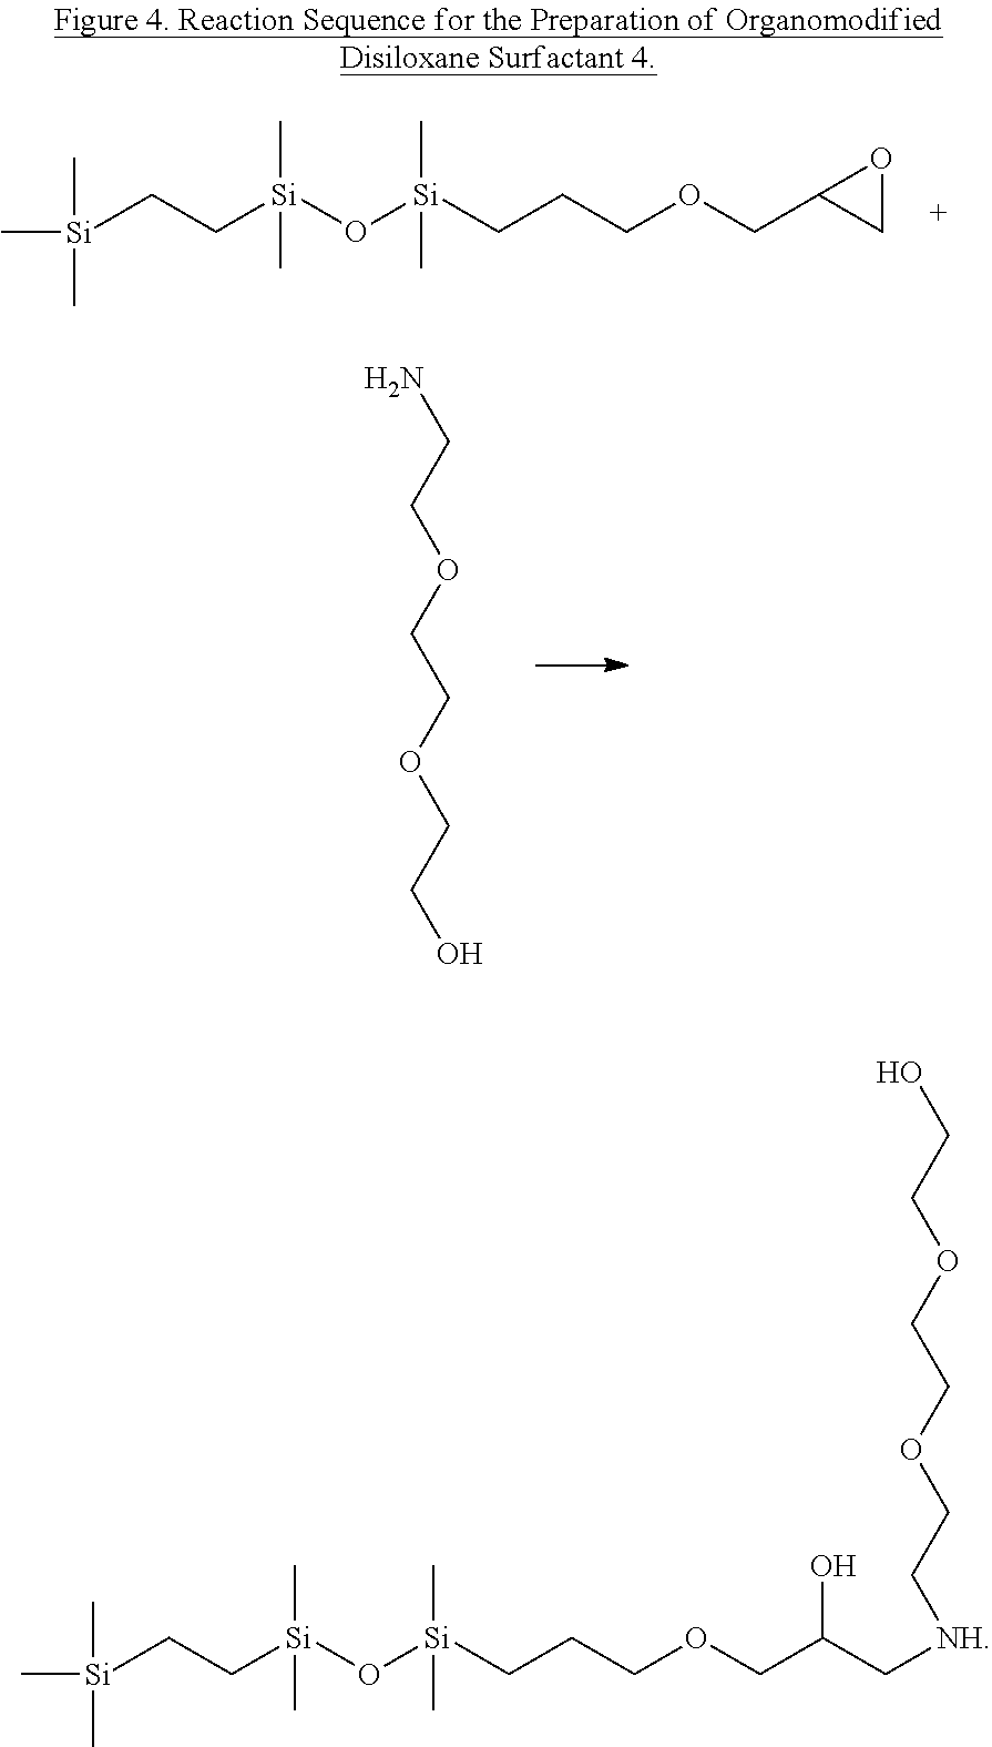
O(CCOCCO)CCN.C[Si](CC[Si](O[Si](CCCOCC1CO1)(C)C)(C)C)(C)C.C[Si](CC[Si](O[Si](CCCOCC(C[NH]CCOCCOCCO)O)(C)C)(C)C)(C)C
